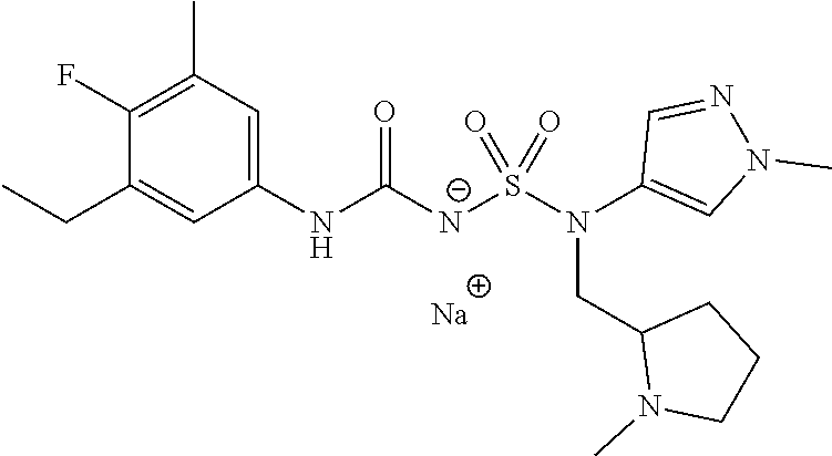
[Na].C1(NC([N-]S(N(C2=CN(C)N=C2)CC2N(C)CCC2)(=O)=O)=O)=CC(C)=C(F)C(CC)=C1
